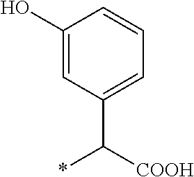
C(C1=CC=CC(O)=C1)([COOH])*
